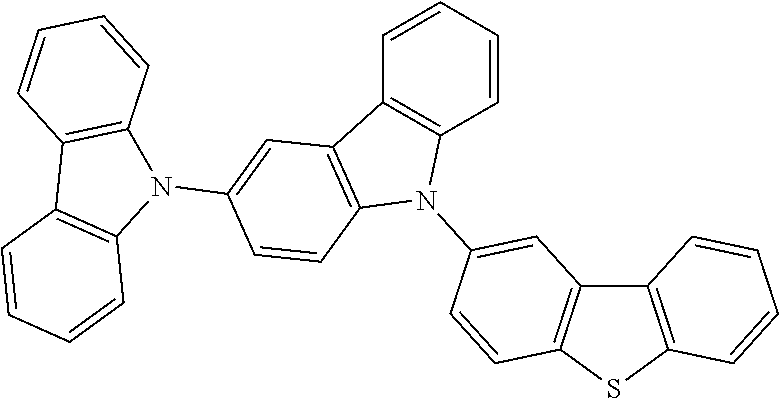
C1=CC=CC2=C1C1=C(N2C2=CC3=C(SC4=C3C=CC=C4)C=C2)C=CC(N2C3=C(C4=C2C=CC=C4)C=CC=C3)=C1
